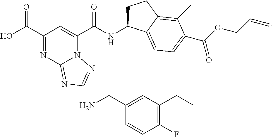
C1(C(O)=O)=NC2=NC=NN2C(C(NC2CCC3=C(C)C(C(OCC=C)=O)=CC=C23)=O)=C1.C1(CN)=CC(CC)=C(F)C=C1
